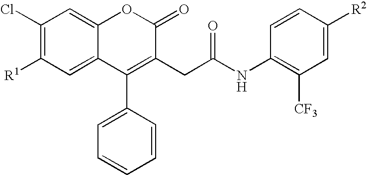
C1(Cl)=C([R1])C=C2C(=C1)OC(=O)C(CC(NC1=C([CF3])C=C([R2])C=C1)=O)=C2C1=CC=CC=C1
